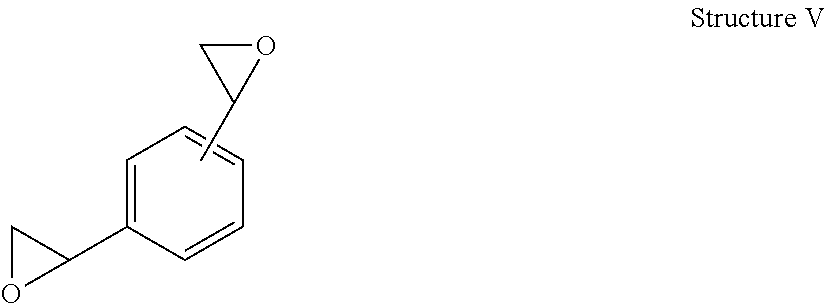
C1=C(C2OC2)C=CC=C1.CC1OC1
